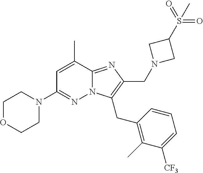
CC1=CC(N2CCOCC2)=NN2C1=NC(CN1CC(S(C)(=O)=O)C1)=C2CC1=C(C)C([CF3])=CC=C1
